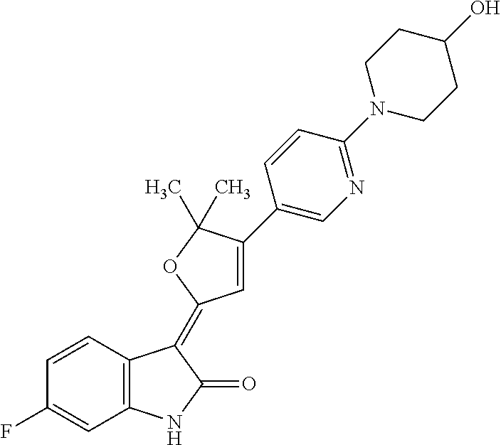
C1=CC2=C(C=C1F)NC(=O)C2=C1C=C(C2=CN=C(N3CCC(O)CC3)C=C2)C(C)(C)O1
